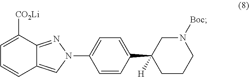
C1=CC(C2([H])CCCN([Boc])C2)=CC=C1N1N=C2C([CO2Li])=CC=CC2=C1
